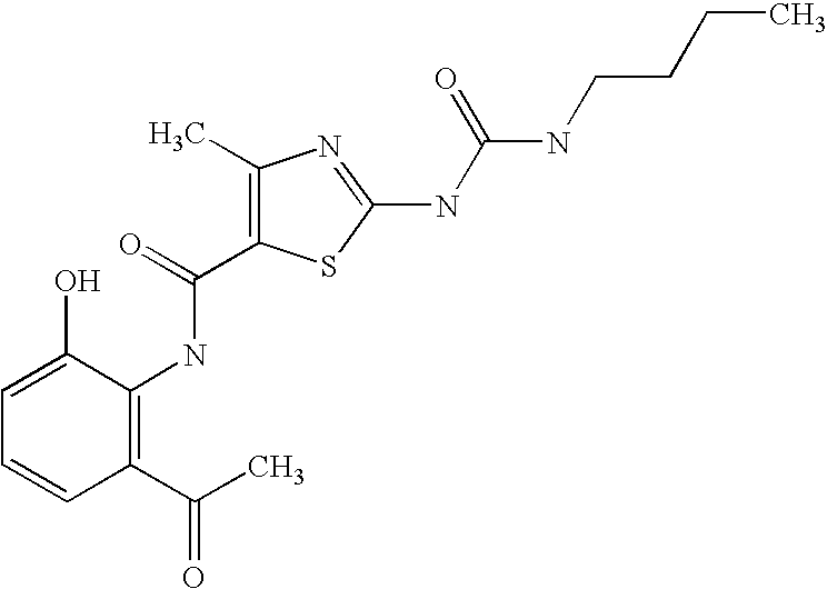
C1(O)=CC=CC(C(C)=O)=C1NC(=O)C1=C(C)N=C(NC(NCCCC)=O)S1
